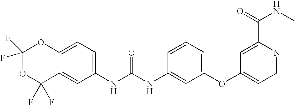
C1(F)(F)OC(F)(F)C2=CC(NC(NC3=CC(OC4=CC=NC(C(=O)NC)=C4)=CC=C3)=O)=CC=C2O1
